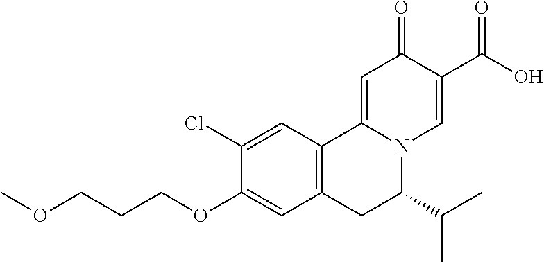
COCCCOC1=CC2=C(C=C1Cl)C1=CC(=O)C(C(O)=O)=CN1C(C(C)C)C2
